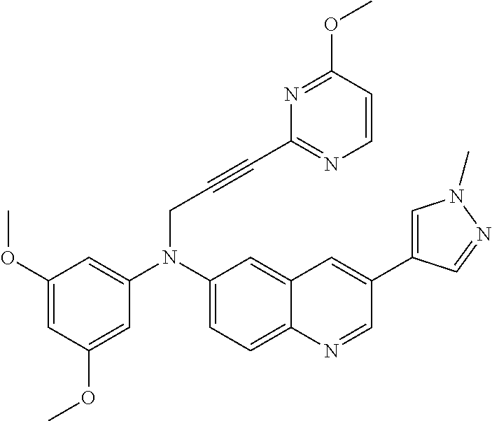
C1(OC)=CC(OC)=CC(N(C2=CC=C3C(=C2)C=C(C2=CN(C)N=C2)C=N3)CC#CC2=NC=CC(OC)=N2)=C1
